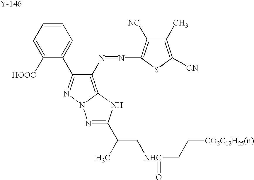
C1([HOOC])=CC=CC=C1C1=NN2C(=C1N=NC1=C([NC])C(C)=C([CN])S1)NC(C(C)C[NHC](=O)CC[CO2C12H25(n)])=N2.[Y]
